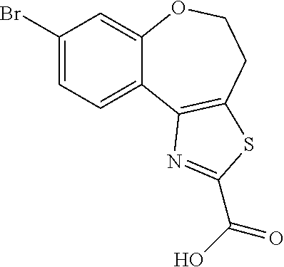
C1(Br)=CC=C2C(=C1)OCCC1=C2N=C(C(O)=O)S1
